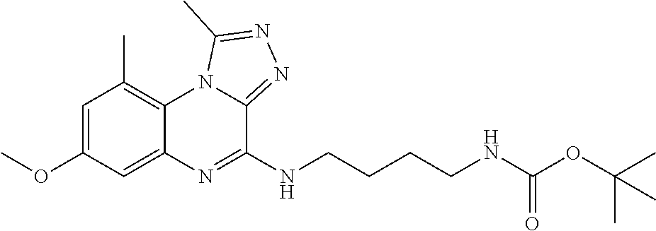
COC1=CC(C)=C2C(=C1)N=C(NCCCCNC(OC(C)(C)C)=O)C1=NN=C(C)N21
